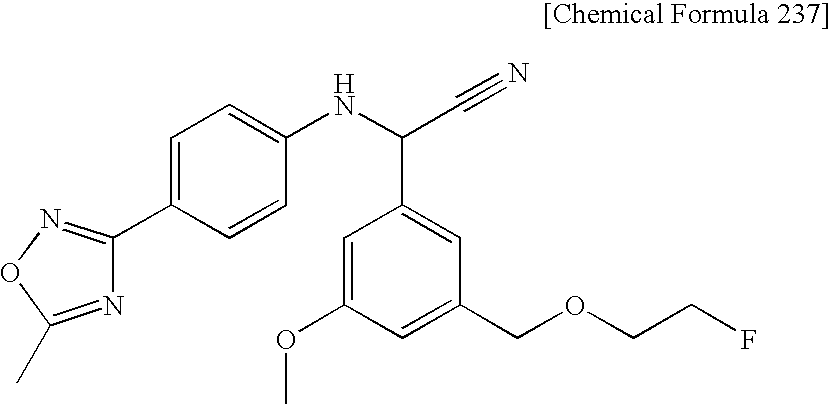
C1=C(OC)C=C(COCCF)C=C1C(C#N)NC1=CC=C(C2=NOC(C)=N2)C=C1
